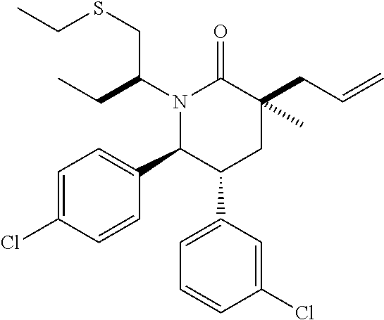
N1(C(CC)CSCC)C(C2=CC=C(Cl)C=C2)C(C2=CC=CC(Cl)=C2)CC(CC=C)(C)C1=O
